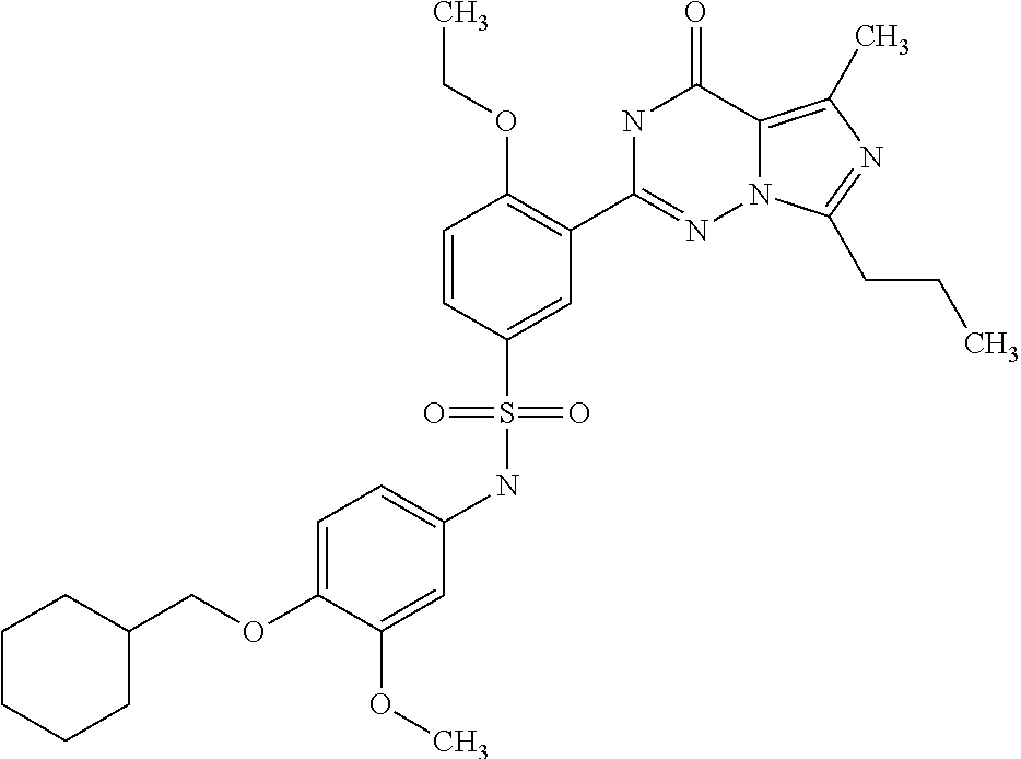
N1C(C2=C(OCC)C=CC(S(=O)(=O)NC3=CC=C(OCC4CCCCC4)C(OC)=C3)=C2)=NN2C(=C(C)N=C2CCC)C1=O
